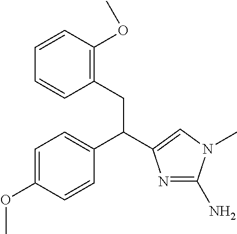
C1=C(OC)C=CC(C(CC2=C(OC)C=CC=C2)C2=CN(C)C(N)=N2)=C1
